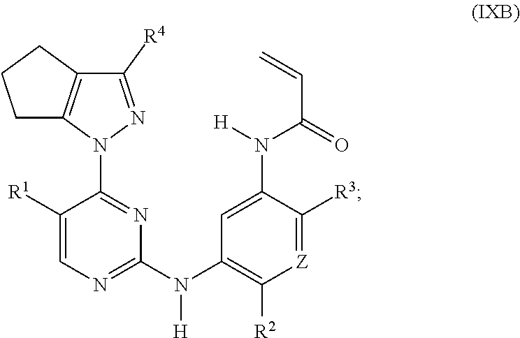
C12=C(N(C3=NC(N(C4=C([R2])[Z]=C([R3])C(N([H])C(=O)C=C)=C4)[H])=NC=C3[R1])N=C1[R4])CCC2
